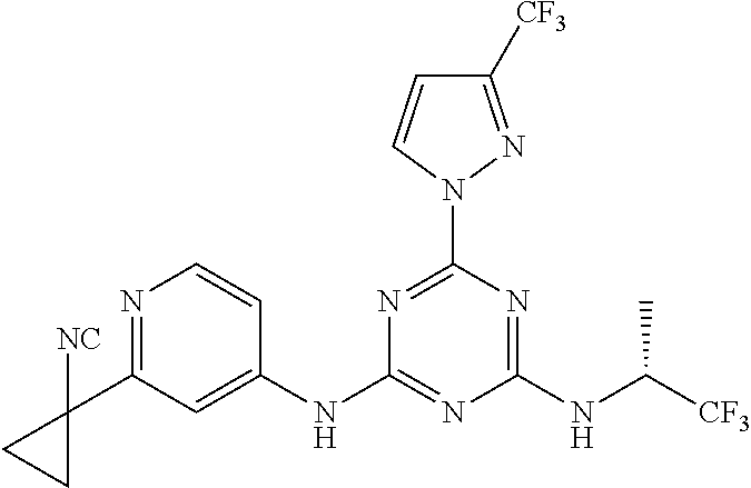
N1=C(N2C=CC([CF3])=N2)N=C(NC([CF3])C)N=C1NC1=CC(C2([NC])CC2)=NC=C1
